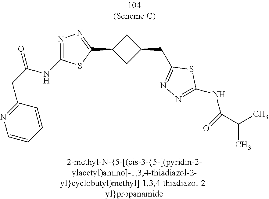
N1=C(NC(CC2=NC=CC=C2)=O)SC(C2CC(CC3=NN=C(NC(=O)C(C)C)S3)C2)=N1
